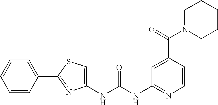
N(C(NC1=NC=CC(C(=O)N2CCCCC2)=C1)=O)C1=CSC(C2=CC=CC=C2)=N1
